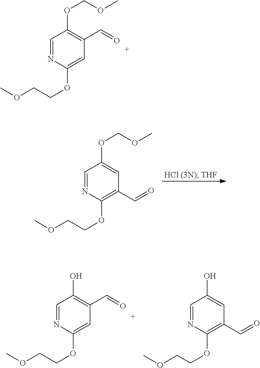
C1=NC(OCCOC)=C(C=O)C=C1OCOC.C1=NC(OCCOC)=CC(C=O)=C1O.C1=NC(OCCOC)=C(C=O)C=C1O.C1=NC(OCCOC)=CC(C=O)=C1OCOC
